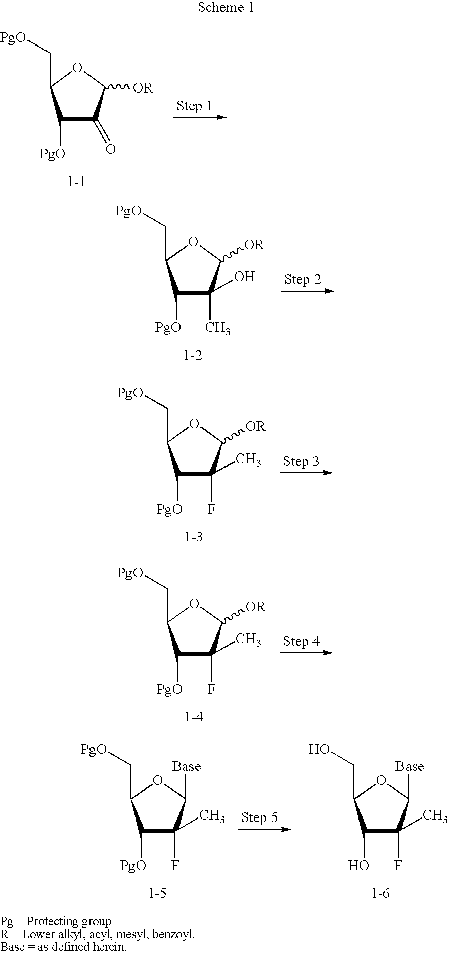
C1([PgO])C(=O)C([OR])OC1C[PgO].C1([PgO])C(O)(C)C([OR])OC1C[PgO].C1([PgO])C(C)(F)C([OR])OC1C[PgO].C1([PgO])C(C)(F)C([OR])OC1C[PgO].C1([PgO])C(C)(F)C([Base])OC1C[PgO].C1(O)C(C)(F)C([Base])OC1CO
